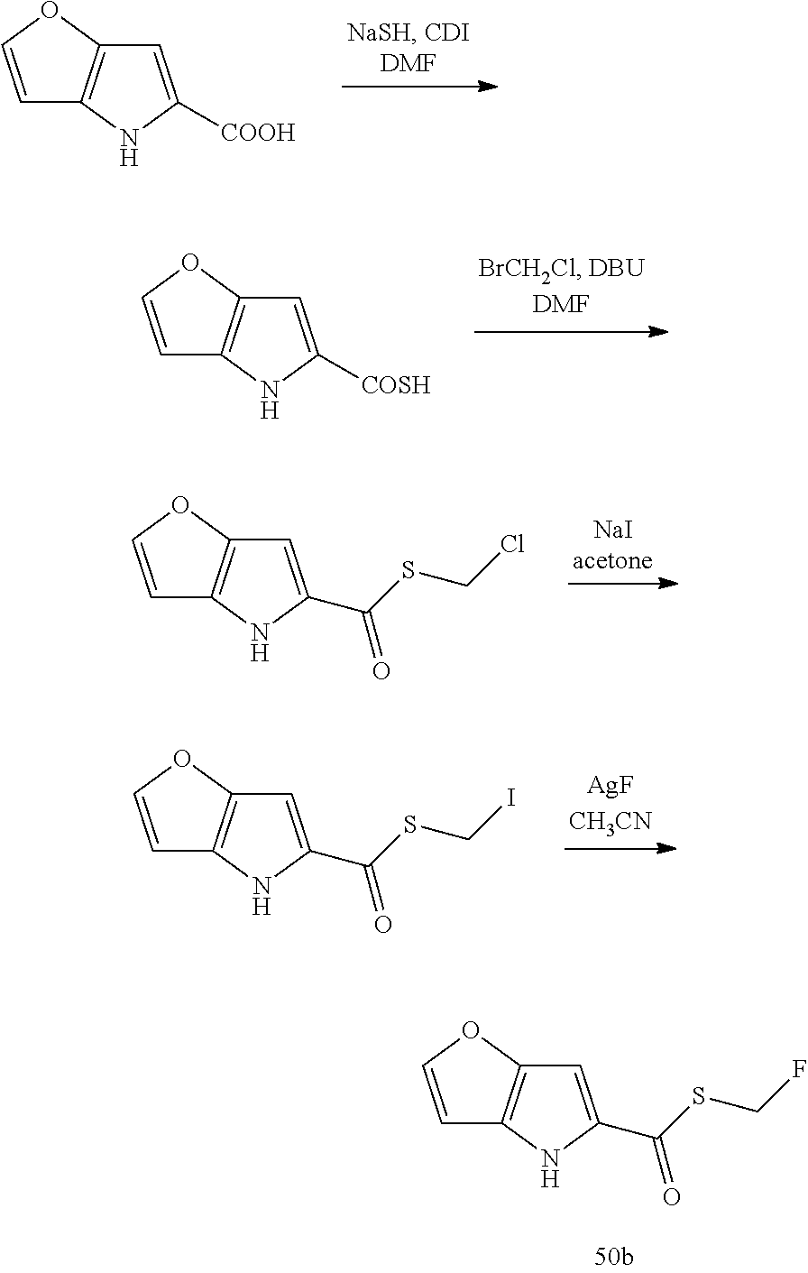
C1=COC2=C1NC([COOH])=C2.C1=COC2=C1NC([COSH])=C2.C1=COC2=C1NC(C(SCCl)=O)=C2.C1=COC2=C1NC(C(SCI)=O)=C2.C1=COC2=C1NC(C(SCF)=O)=C2
